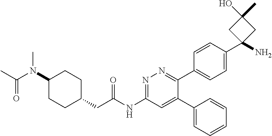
C1(C2=CC(NC(CC3CCC(N(C(C)=O)C)CC3)=O)=NN=C2C2=CC=C(C3(N)CC(O)(C)C3)C=C2)=CC=CC=C1
